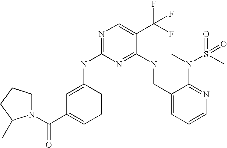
C1(CNC2=NC(NC3=CC(C(N4CCCC4C)=O)=CC=C3)=NC=C2C(F)(F)F)=CC=CN=C1N(C)S(C)(=O)=O
